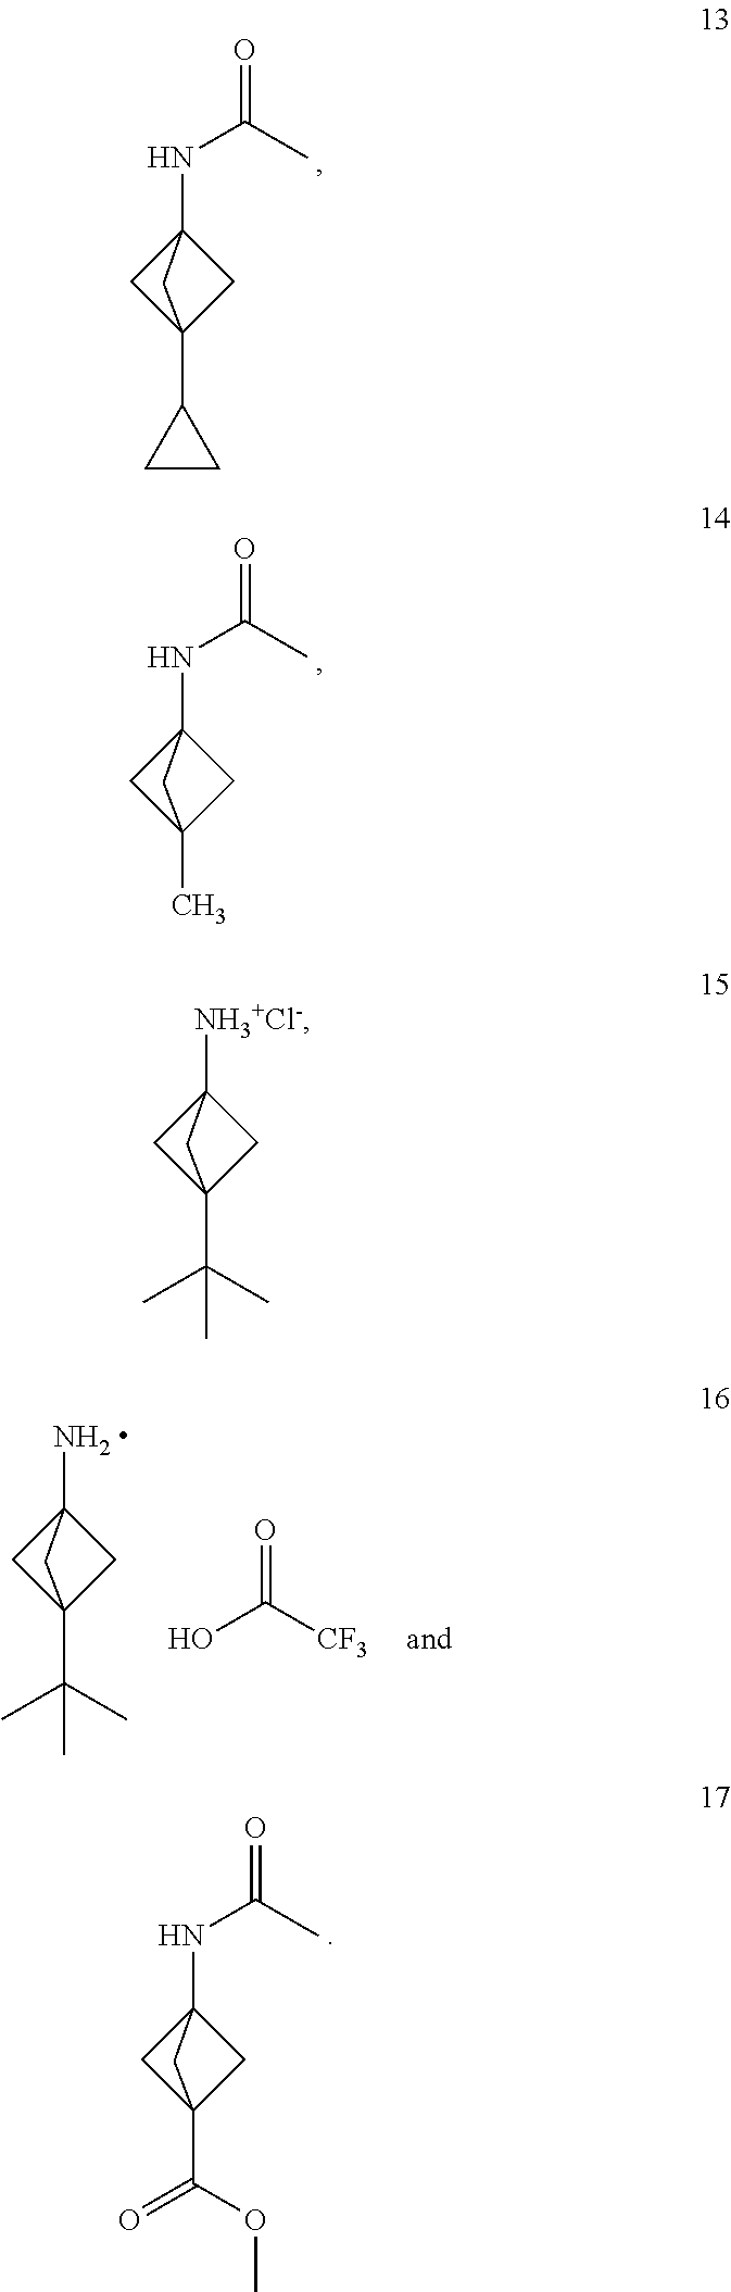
N(C(C)=O)C12CC(C3CC3)(C1)C2.N(C(C)=O)C12CC(C)(C1)C2.NC12CC(C(C)(C)C)(C1)C2.OC([CF3])=O.N(C(C)=O)C12CC(C(OC)=O)(C1)C2.[NH3+Cl-]C12CC(C(C)(C)C)(C1)C2
